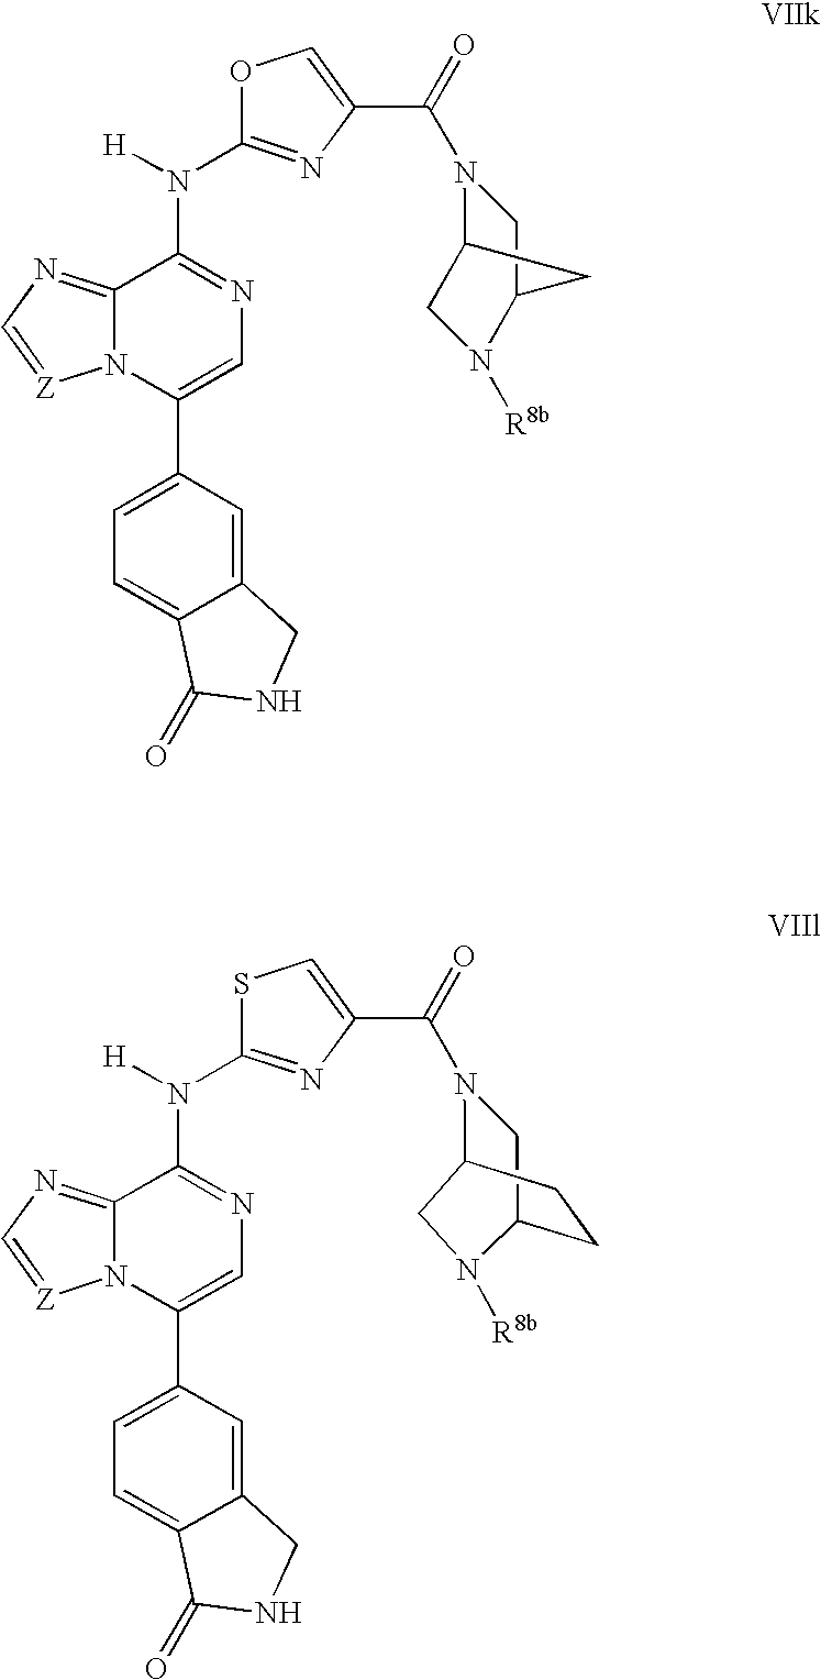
N12C(=NC=[Z]1)C(N([H])C1=NC(C(=O)N3C4CN([R8b])C(C3)C4)=CO1)=NC=C2C1=CC=C2C(=C1)CNC2=O.N12C(=NC=[Z]1)C(N([H])C1=NC(C(=O)N3CC4CCC3CN4[R8b])=CS1)=NC=C2C1=CC=C2C(=C1)CNC2=O
